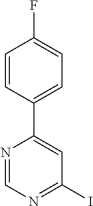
C1=CC(C2=CC(I)=NC=N2)=CC=C1F
